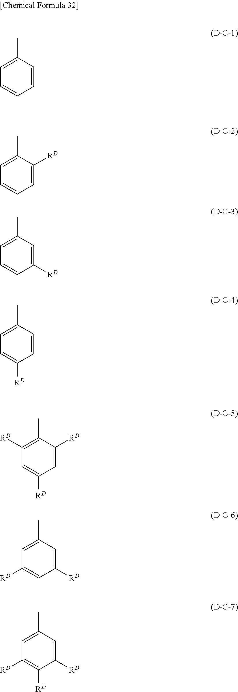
C1=C(C)C=CC=C1.C1=C(C)C([RD])=CC=C1.C1=C(C)C=C([RD])C=C1.C1=C(C)C=CC([RD])=C1.C1([RD])=C(C)C([RD])=CC([RD])=C1.C1=C(C)C=C([RD])C=C1[RD].C1=C(C)C=C([RD])C([RD])=C1[RD]
